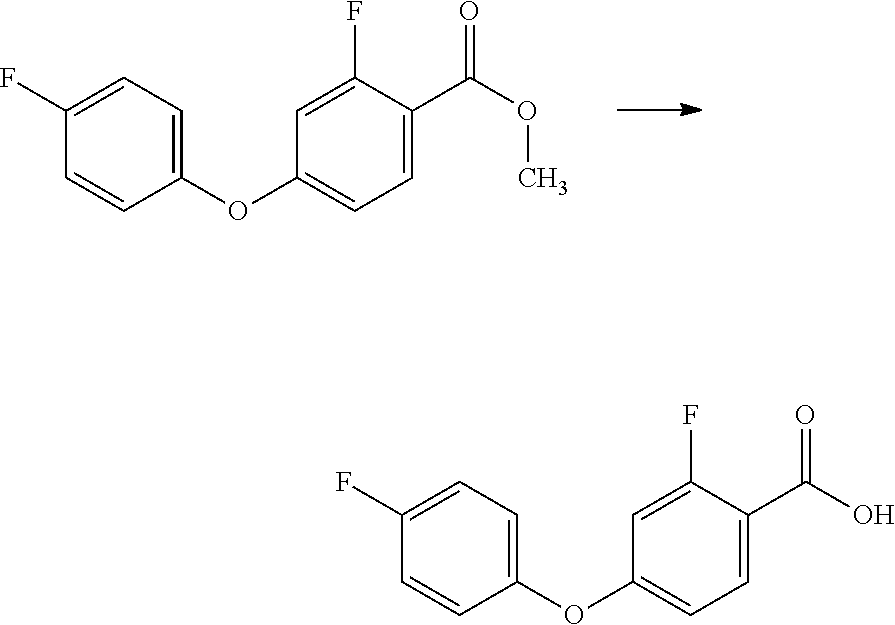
C1=CC(F)=CC=C1OC1=CC=C(C(OC)=O)C(F)=C1.C1=CC(F)=CC=C1OC1=CC=C(C(O)=O)C(F)=C1
